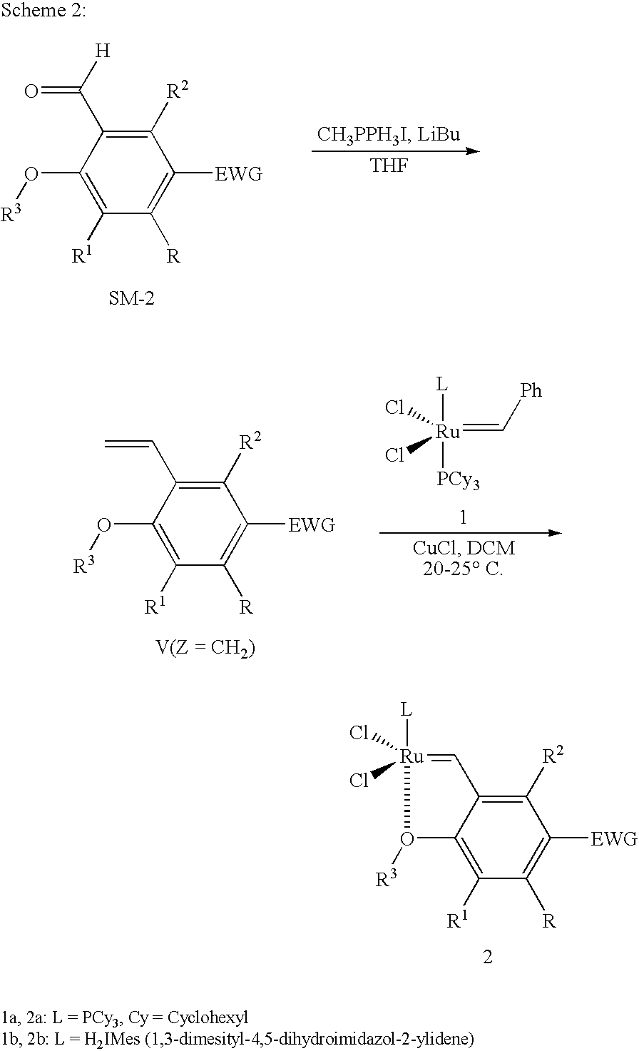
[Ru](=C[Ph])([L])([PCy3])(Cl)Cl.C1([R2])=C(C=C)C(O[R3])=C([R1])C([R])=C1[EWG].C1([R2])=C2C(=C([R1])C([R])=C1[EWG])O([R3])[Ru](Cl)(Cl)([L])=C2.C1([R2])=C(C([H])=O)C(O[R3])=C([R1])C([R])=C1[EWG].[THF]
